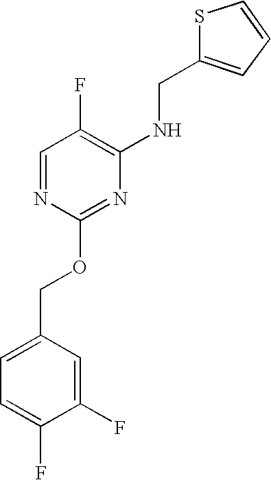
C1=C(F)C(F)=CC=C1COC1=NC(NCC2=CC=CS2)=C(F)C=N1
